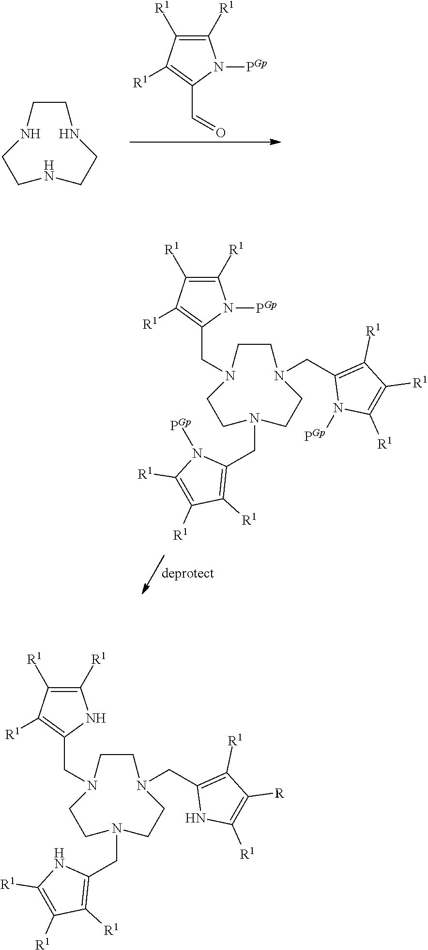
N1CCNCCNCC1.C1([R1])=C([R1])C([R1])=C(C=O)N1[PGp].N1(CC2=C([R1])C([R1])=C([R1])N2[PGp])CCN(CC2=C([R1])C([R1])=C([R1])N2[PGp])CCN(CC2=C([R1])C([R1])=C([R1])N2[PGp])CC1.N1(CC2=C([R1])C([R1])=C([R1])N2)CCN(CC2=C([R1])C([R1])=C([R1])N2)CCN(CC2=C([R1])C([R1])=C([R1])N2)CC1
